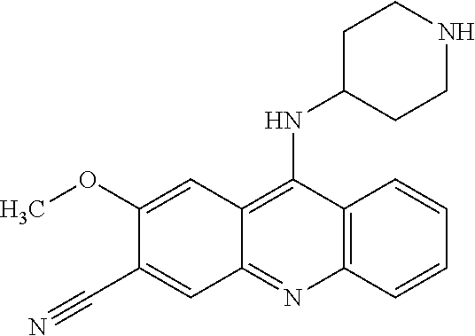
C12=C(C(NC3CCNCC3)=C3C(=N1)C=C(C#N)C(OC)=C3)C=CC=C2
